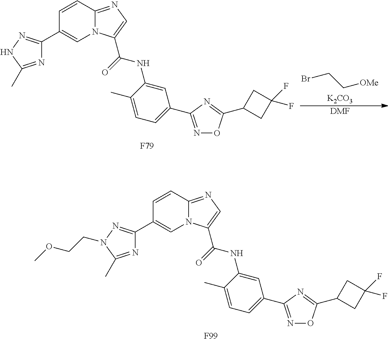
C1=CC2=NC=C(C(NC3=CC(C4=NOC(C5CC(F)(F)C5)=N4)=CC=C3C)=O)N2C=C1C1=NNC(C)=N1.BrCC[OMe].[K2CO3].[DMF].[F79].C1=CC2=NC=C(C(NC3=CC(C4=NOC(C5CC(F)(F)C5)=N4)=CC=C3C)=O)N2C=C1C1=NN(CCOC)C(C)=N1.[F99]
